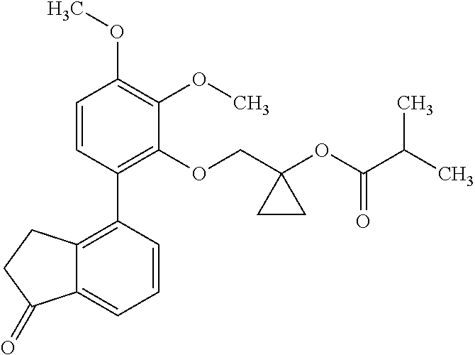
C1=CC(C2=C3C(=CC=C2)C(=O)CC3)=C(OCC2(OC(C(C)C)=O)CC2)C(OC)=C1OC
